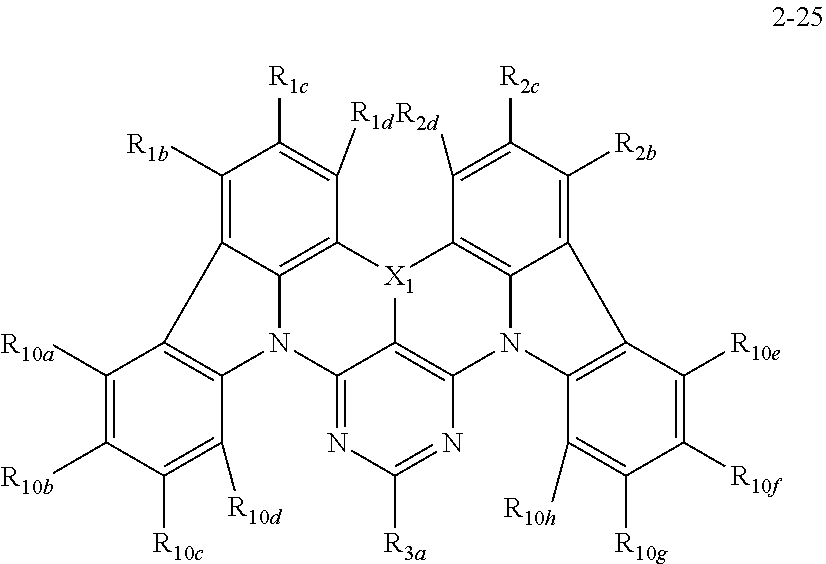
C12=C3[X1]4C5=C(N1C1=C(C2=C([R2b])C([R2c])=C3[R2d])C([R10e])=C([R10f])C([R10g])=C1[R10h])N=C([R3a])N=C5N1C2=C4C([R1d])=C([R1c])C([R1b])=C2C2=C1C([R10d])=C([R10c])C([R10b])=C2[R10a]
